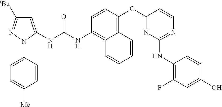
C1=CN=C(NC2=C(F)C=C(O)C=C2)N=C1OC1=C2C(=C(NC(NC3=CC([tBu])=NN3C3=CC=C([Me])C=C3)=O)C=C1)C=CC=C2
